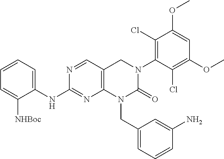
C1(NC2=CC=CC=C2[NHBoc])=NC2=C(CN(C3=C(Cl)C(OC)=CC(OC)=C3Cl)C(=O)N2CC2=CC=CC(N)=C2)C=N1
